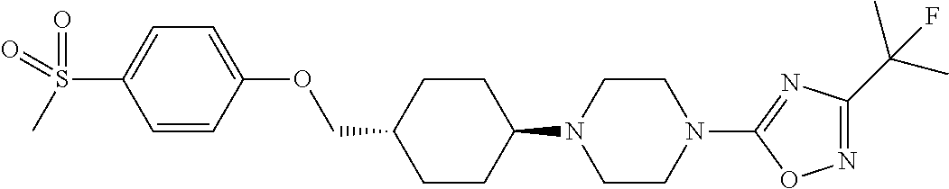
C1CC(N2CCN(C3=NC(C(C)(C)F)=NO3)CC2)CCC1COC1=CC=C(S(=O)(C)=O)C=C1
